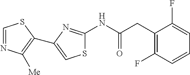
C1=NC([Me])=C(C2=CSC(NC(CC3=C(F)C=CC=C3F)=O)=N2)S1
